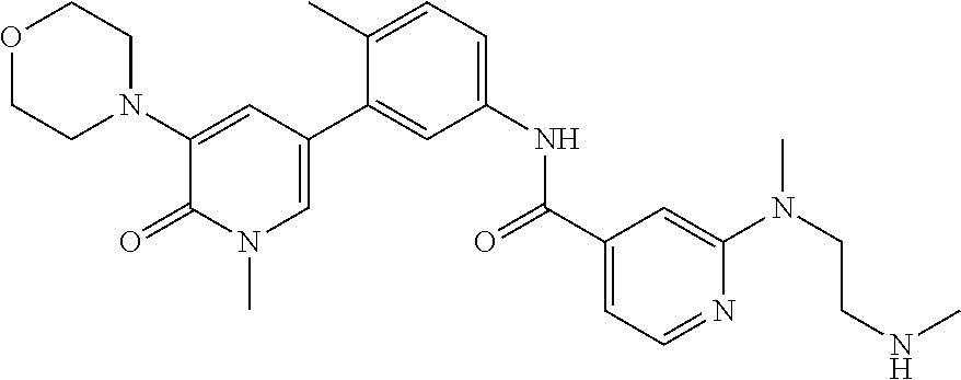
O1CCN(C2=CC(C3=CC(NC(C4=CC=NC(N(CCNC)C)=C4)=O)=CC=C3C)=CN(C)C2=O)CC1
